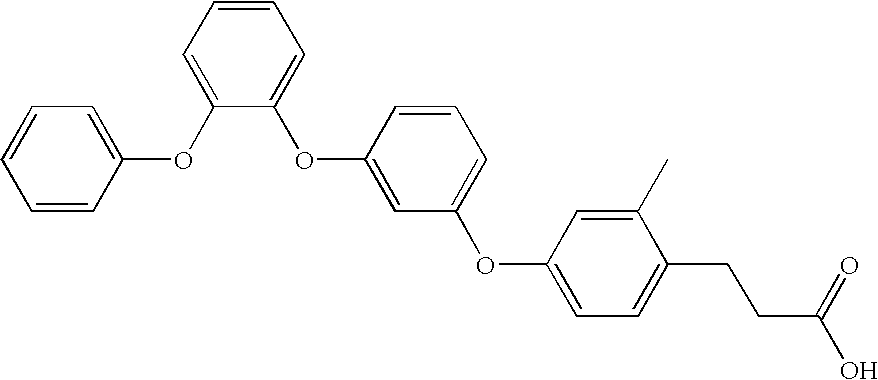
C1=CC=CC(OC2=CC=CC=C2OC2=CC(OC3=CC=C(CCC(O)=O)C(C)=C3)=CC=C2)=C1
